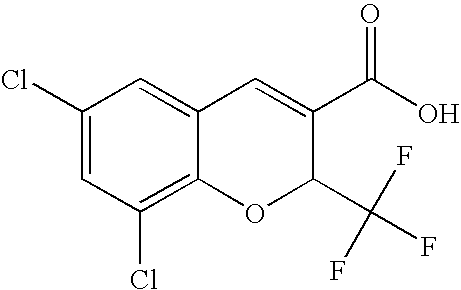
C1(C(O)=O)=CC2=CC(Cl)=CC(Cl)=C2OC1C(F)(F)F
